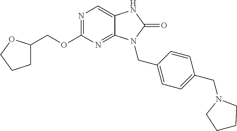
N1=C(OCC2CCCO2)N=C2C(=C1)NC(=O)N2CC1=CC=C(CN2CCCC2)C=C1
